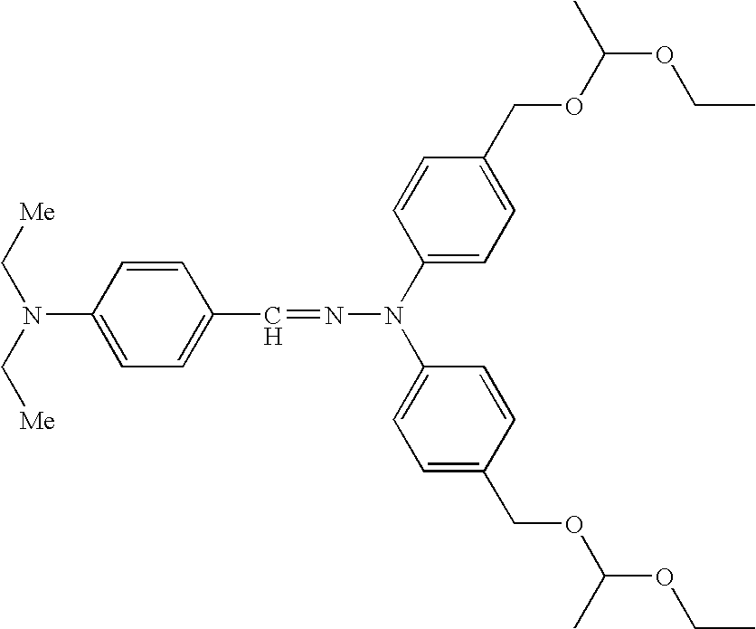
[Me]CN(C[Me])C1=CC=C(C=NN(C2=CC=C(COC(OCC)C)C=C2)C2=CC=C(COC(OCC)C)C=C2)C=C1
